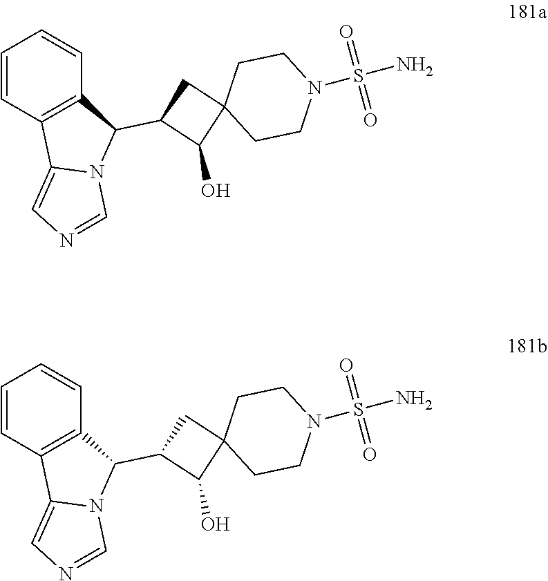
C1(C2C3=C(C4=CN=CN24)C=CC=C3)C(O)C2(C1)CCN(S(N)(=O)=O)CC2.C1(C2C3=C(C4=CN=CN24)C=CC=C3)C(O)C2(C1)CCN(S(N)(=O)=O)CC2
